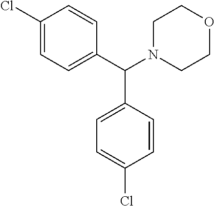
C1(Cl)=CC=C(C(N2CCOCC2)C2=CC=C(Cl)C=C2)C=C1
